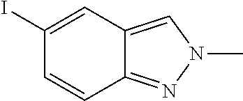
C1(I)=CC2=CN(C)N=C2C=C1
